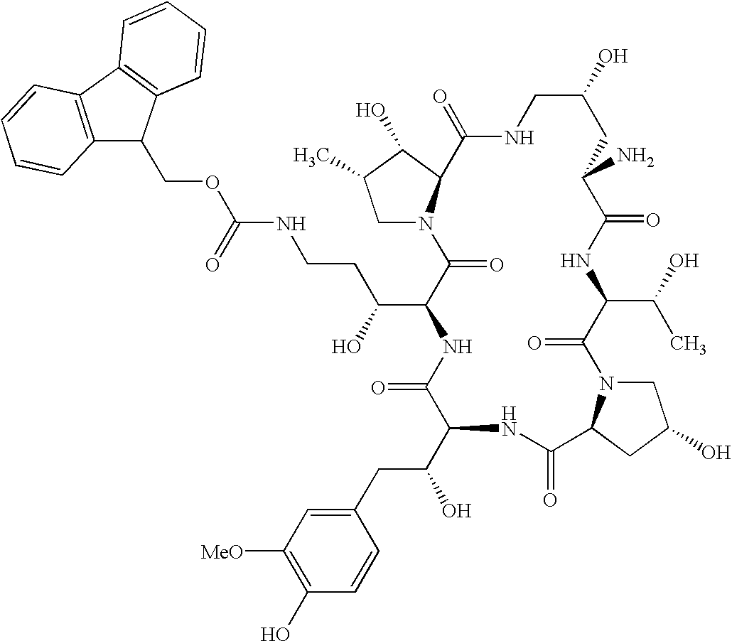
C1N2C(C(O)C1C)C(=O)NCC(O)CC(N)C(=O)NC(C(O)C)C(=O)N1CC(O)CC1C(=O)NC(C(CC1=CC([MeO])=C(O)C=C1)O)C(=O)NC(C(O)CCNC(OCC1C3=C(C4=C1C=CC=C4)C=CC=C3)=O)C2=O
